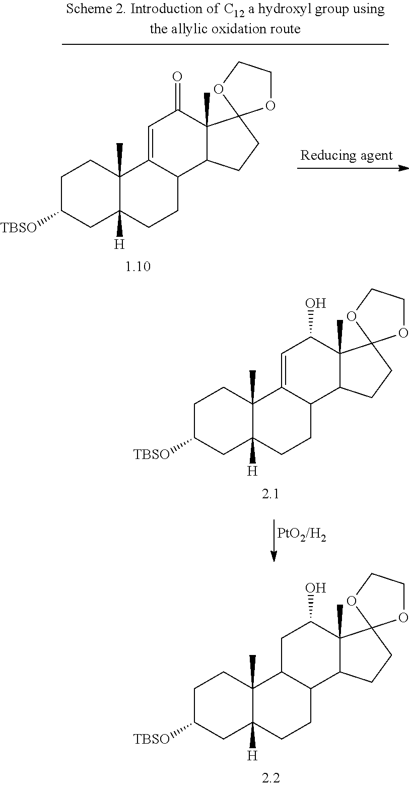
C1C([TBSO])CC2([H])C(C)(C1)C1C(CC2)C2C(C)(C(O)C1)C1(CC2)OCCO1.C1C([TBSO])CC2([H])C(C)(C1)C1=CC(O)C3(C)C(C1CC2)CCC31OCCO1.C1C([TBSO])CC2([H])C(C)(C1)C1=CC(=O)C3(C)C(C1CC2)CCC31OCCO1
